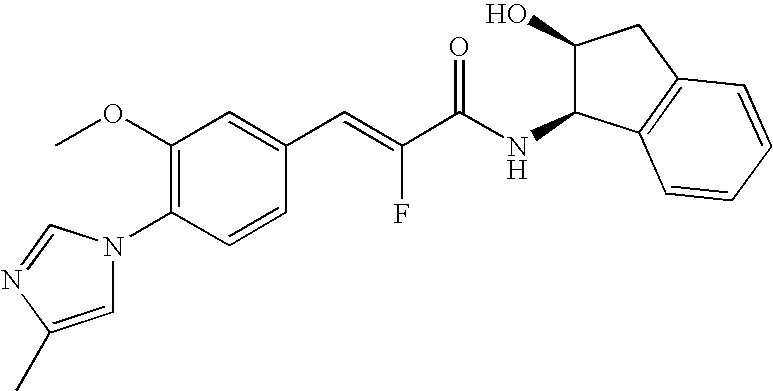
C1(OC)=C(N2C=C(C)N=C2)C=CC(C=C(C(NC2C(O)CC3=C2C=CC=C3)=O)F)=C1
